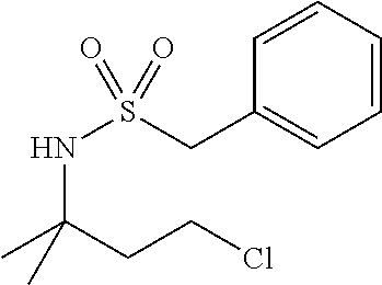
C1=CC=CC=C1CS(NC(CCCl)(C)C)(=O)=O
